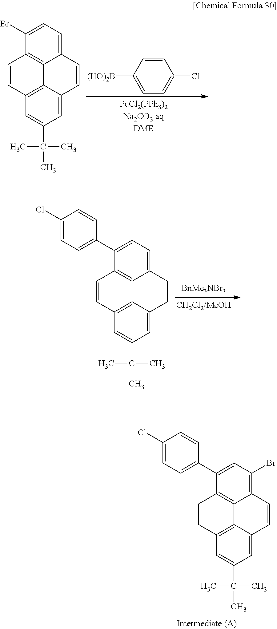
C1=CC([(HO)2B])=CC=C1Cl.C1(Br)=CC=C2C3=C1C=CC1=C3C(=CC(C(C)(C)C)=C1)C=C2.C1(C2=CC=C(Cl)C=C2)=CC=C2C3=C1C=CC1=C3C(=CC(C(C)(C)C)=C1)C=C2.C1(C2=CC=C(Cl)C=C2)=CC(Br)=C2C3=C1C=CC1=C3C(=CC(C(C)(C)C)=C1)C=C2
